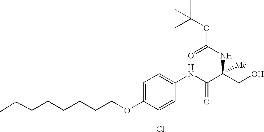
C1=C(OCCCCCCCC)C(Cl)=CC(NC(C(CO)(NC(=O)OC(C)(C)C)[Me])=O)=C1
